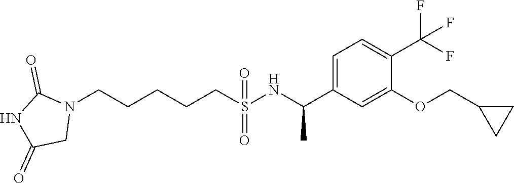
N1(CCCCCS(NC(C2=CC=C(C(F)(F)F)C(OCC3CC3)=C2)C)(=O)=O)C(=O)NC(=O)C1
